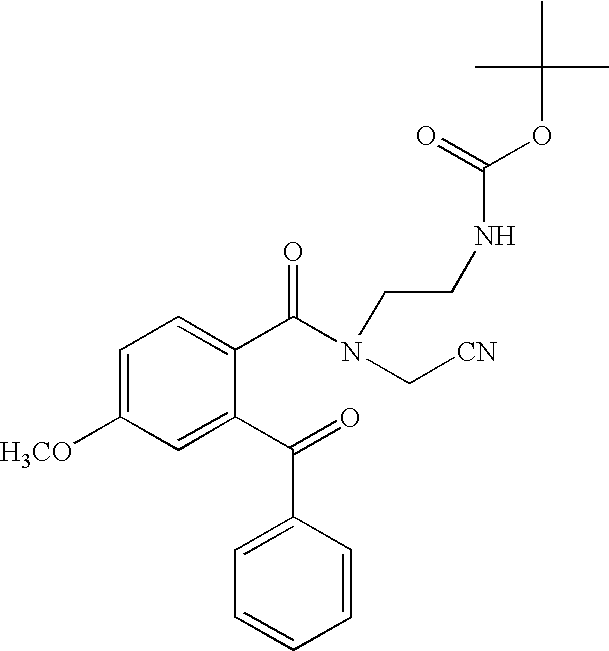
C1=C([H3CO])C=C(C(C2=CC=CC=C2)=O)C(C(N(CCNC(=O)OC(C)(C)C)C[CN])=O)=C1
